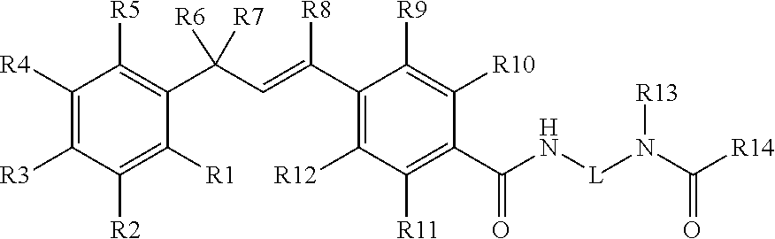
C1([R4])=C([R3])C([R2])=C([R1])C(C(C=C(C2=C([R12])C([R11])=C(C(=O)N[L]N([R13])C(=O)[R14])C([R10])=C2[R9])[R8])([R6])[R7])=C1[R5]
